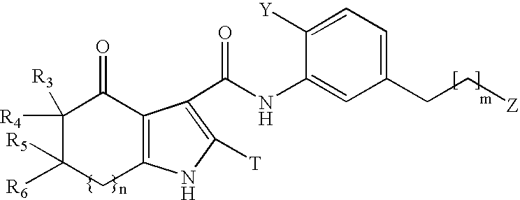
C12=C(C(C(=O)NC3=CC(CC[Z])=CC=C3[Y])=C([T])N1)C(=O)C([R4])([R3])C([R6])([R5])C2
